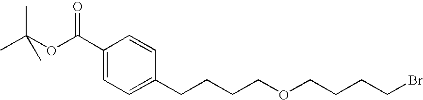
C1(C(OC(C)(C)C)=O)=CC=C(CCCCOCCCCBr)C=C1
